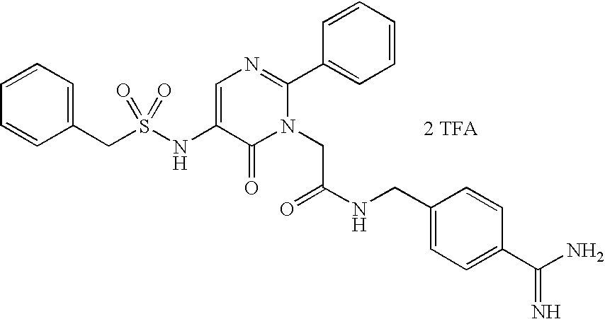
C1(CS(NC2=CN=C(C3=CC=CC=C3)N(CC(NCC3=CC=C(C(N)=N)C=C3)=O)C2=O)(=O)=O)=CC=CC=C1.[2 TFA]
